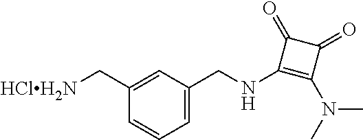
C1=C(CNC2=C(N(C)C)C(=O)C2=O)C=C(C[HClH2N])C=C1
